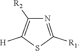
C1([R1])=NC([R2])=C([H])S1
